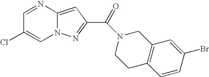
C1=NC2=CC(C(=O)N3CC4=C(CC3)C=CC(Br)=C4)=NN2C=C1Cl
